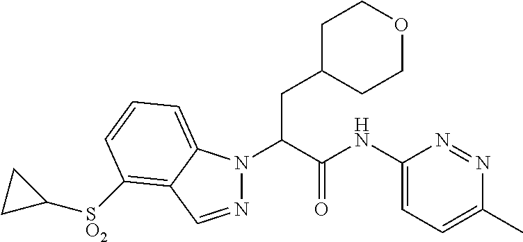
N1(C(C(NC2=CC=C(C)N=N2)=O)CC2CCOCC2)N=CC2=C([SO2]C3CC3)C=CC=C12
